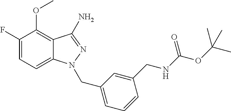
C1(F)=CC=C2C(=C1OC)C(N)=NN2CC1=CC=CC(CNC(OC(C)(C)C)=O)=C1
